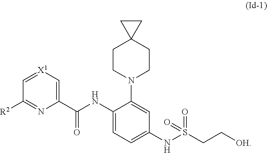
C1=C(NS(CC[OH])(=O)=O)C=C(N2CCC3(CC2)CC3)C(NC(C2=C[X1]=CC([R2])=N2)=O)=C1
